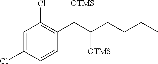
C1=C(Cl)C=CC(C([OTMS])C(CCCC)[OTMS])=C1Cl
